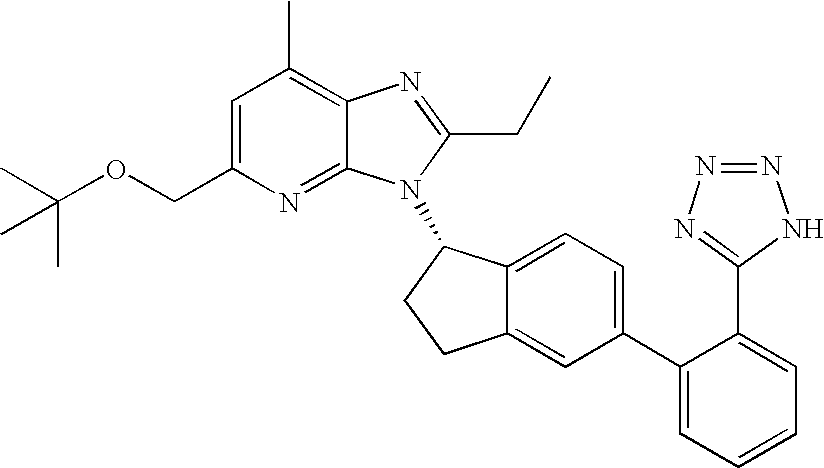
C1=C(COC(C)(C)C)N=C2C(=C1C)N=C(CC)N2C1C2=CC=C(C3=CC=CC=C3C3=NN=NN3)C=C2CC1
